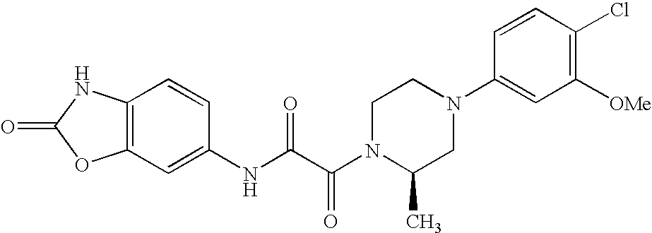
O=C1OC2=C(N1)C=CC(NC(C(N1C(C)CN(C3=CC([OMe])=C(Cl)C=C3)CC1)=O)=O)=C2
